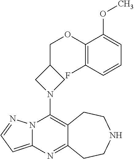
N12C(=CC=N1)N=C1C(=C2N2CC(COC3=C(F)C=CC=C3OC)C2)CCNCC1
